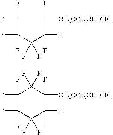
C1(F)(F)C(F)(F)C(F)(F)C([H])(F)C1(F)[CH2OCF2CFHCF3].C1(F)(F)C(F)(F)C(F)(F)C([H])(C)C([CH2OCF2CFHCF3])(F)C1(F)F
